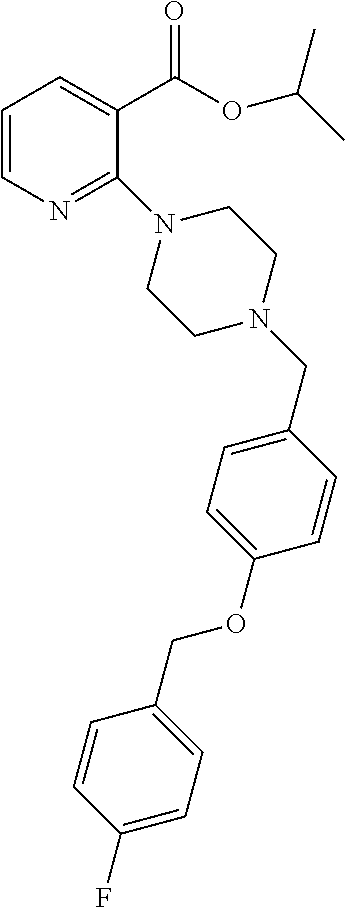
C1=CN=C(N2CCN(CC3=CC=C(OCC4=CC=C(F)C=C4)C=C3)CC2)C(C(=O)OC(C)C)=C1
